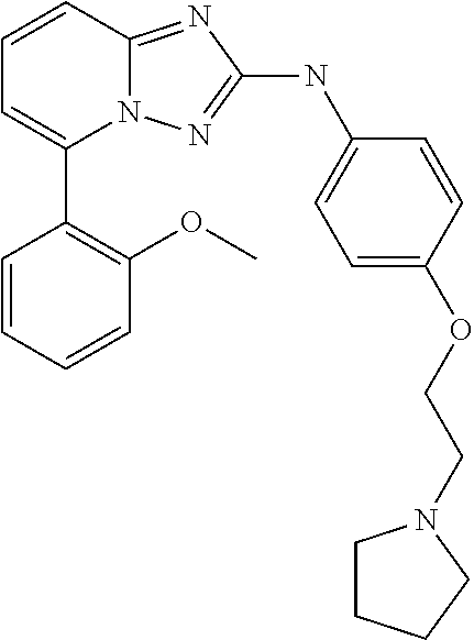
C1=CC2=NC(NC3=CC=C(OCCN4CCCC4)C=C3)=NN2C(C2=C(OC)C=CC=C2)=C1
